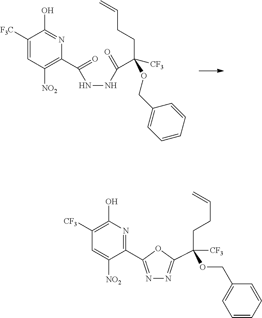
N1=C(C2=NC(O)=C([CF3])C=C2[NO2])OC(C(CCC=C)([CF3])OCC2=CC=CC=C2)=N1.C(CC=C)C(C(=O)NNC(C1=C([NO2])C=C([F3C])C(O)=N1)=O)(OCC1=CC=CC=C1)[CF3]
